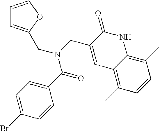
C(N(CC1=CC2=C(C)C=CC(C)=C2NC1=O)C(=O)C1=CC=C(Br)C=C1)C1=CC=CO1
